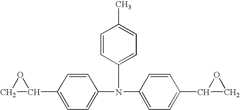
C1=C(N(C2=CC=C(C3CO3)C=C2)C2=CC=C(C)C=C2)C=CC(C2OC2)=C1
